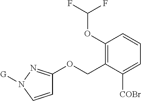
C1=CN([G])N=C1OCC1=C(OC(F)F)C=CC=C1[COBr]
